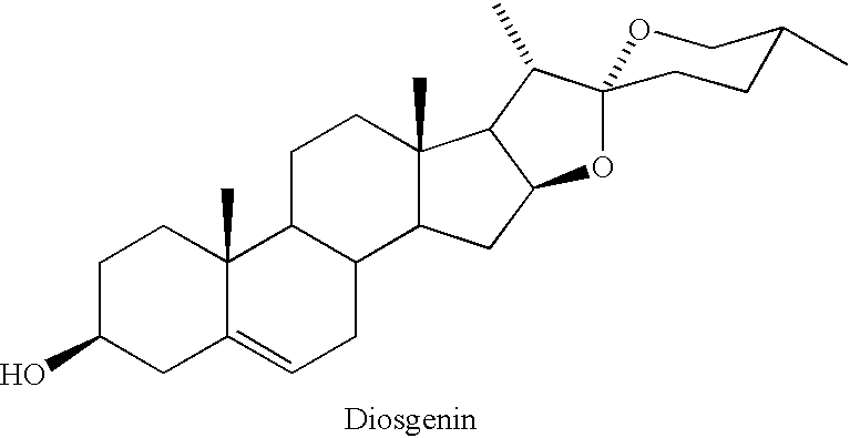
C1C(O)CC2=CCC3C(C2(C)C1)CCC1(C)C3CC2C1C(C)C1(O2)OCC(C)CC1
